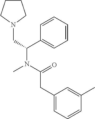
N1(CC(N(C(=O)CC2=CC=CC(C)=C2)C)C2=CC=CC=C2)CCCC1
